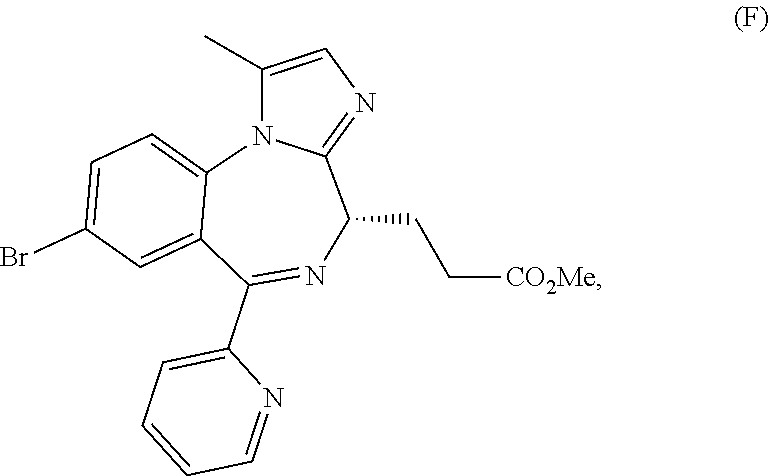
C1(C)=CN=C2N1C1=CC=C(Br)C=C1C(C1=CC=CC=N1)=NC2CC[CO2Me]
